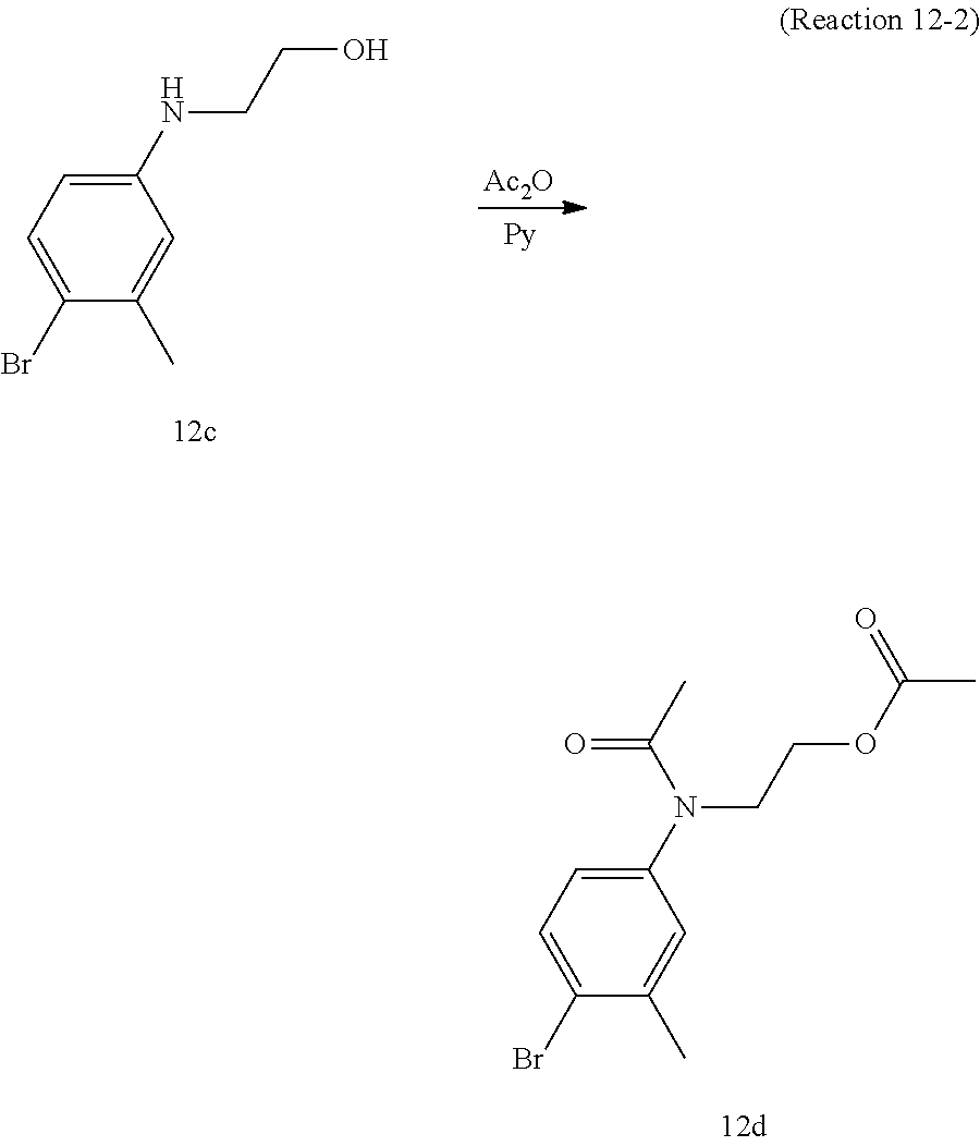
C1(NCCO)=CC=C(Br)C(C)=C1.[Ac2O].C1(N(CCOC(C)=O)C(C)=O)=CC=C(Br)C(C)=C1
